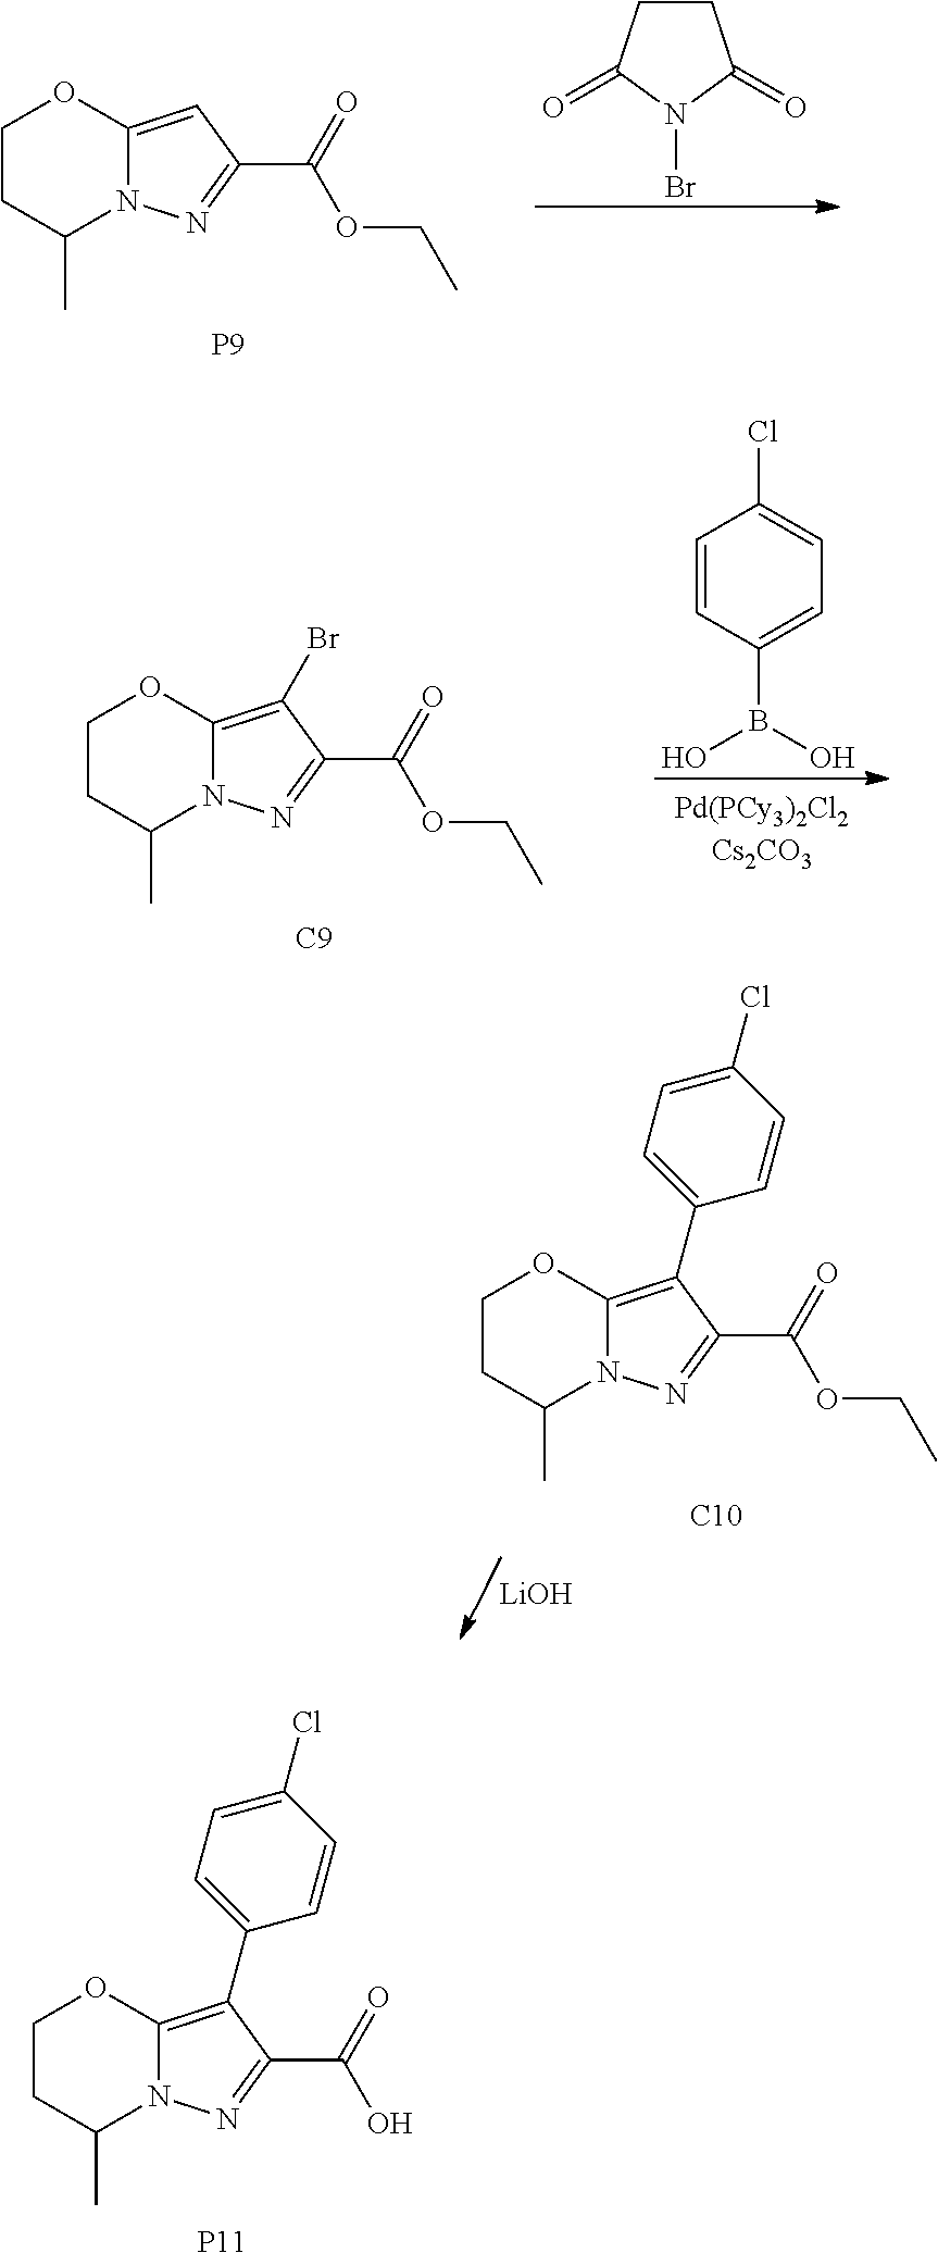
C1CC(C)N2C(=C(C3=CC=C(Cl)C=C3)C(C(=O)O)=N2)O1.[P11].C1CC(=O)N(Br)C1=O.C1CC(C)N2C(=CC(C(=O)OCC)=N2)O1.[P9].C1=CC(B(O)O)=CC=C1Cl.C1CC(C)N2C(=C(Br)C(C(=O)OCC)=N2)O1.[C9].[LiOH].C1CC(C)N2C(=C(C3=CC=C(Cl)C=C3)C(C(=O)OCC)=N2)O1.[C10]
